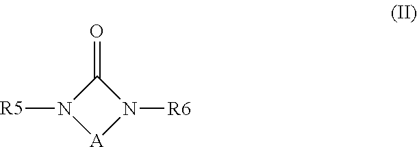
C1(=O)N([R5])[A]N1[R6]
